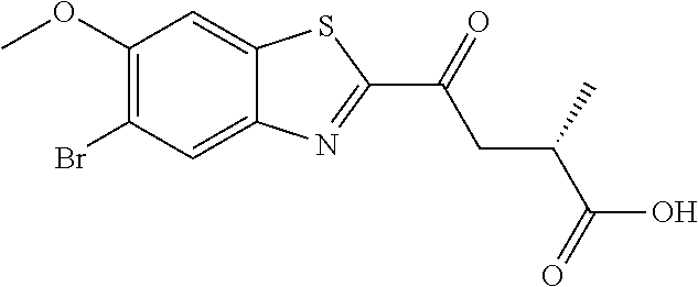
C1(OC)=C(Br)C=C2C(=C1)SC(C(=O)CC(C(O)=O)C)=N2
